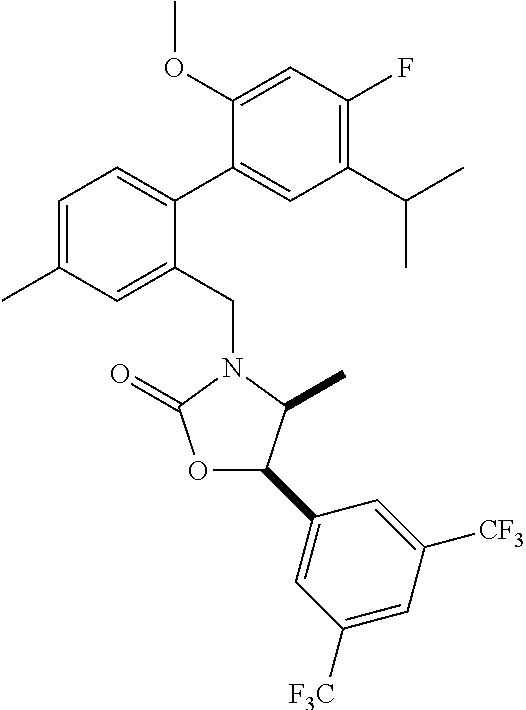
C1=C(C)C=C(CN2C(=O)OC(C3=CC([F3C])=CC([CF3])=C3)C2C)C(C2=CC(C(C)C)=C(F)C=C2OC)=C1
